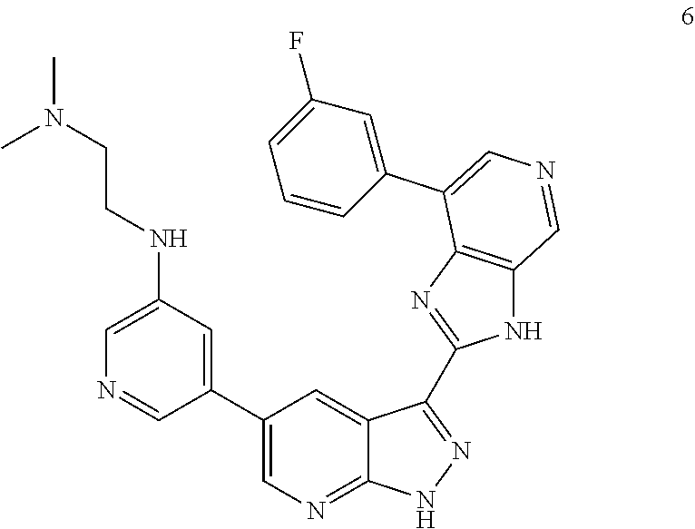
C1(C2=CC(NCCN(C)C)=CN=C2)=CN=C2C(=C1)C(C1=NC3=C(N1)C=NC=C3C1=CC(F)=CC=C1)=NN2
